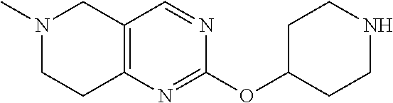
C1C(OC2=NC3=C(C=N2)CN(C)CC3)CCNC1
